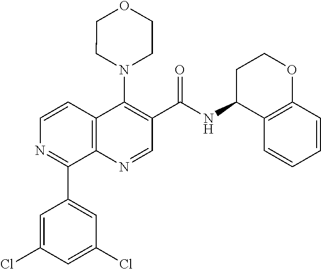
C12=C(N=CC(C(=O)NC3C4=C(OCC3)C=CC=C4)=C1N1CCOCC1)C(C1=CC(Cl)=CC(Cl)=C1)=NC=C2
